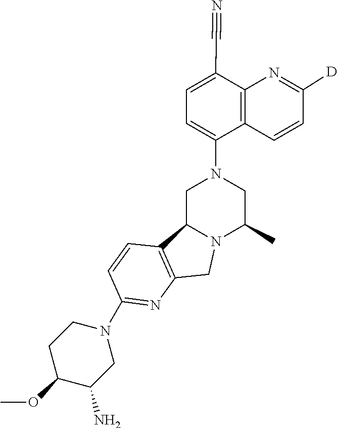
C(#N)C1=CC=C(N2CC3N(C(C)C2)CC2=C3C=CC(N3CCC(OC)C(N)C3)=N2)C2=C1N=C([D])C=C2
